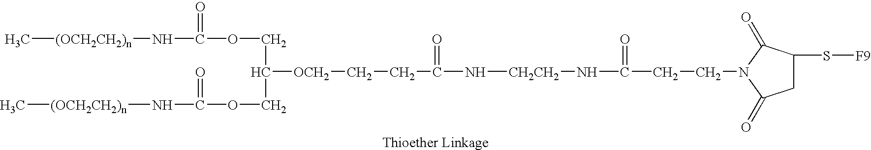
C[(OCH2CH2)n]NC(=O)OCC([OCH2]CCC(=O)N[CH2CH2]NC(=O)CCN1C(=O)C(S[F9])CC1=O)COC(=O)N[(OCH2CH2)n]C
